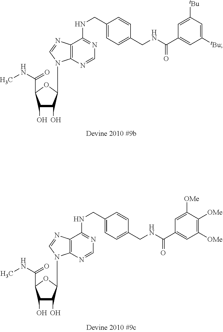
C1(O)C(O)C(N2C3=C(C(NCC4=CC=C(CNC(=O)C5=CC([tBu])=CC([tBu])=C5)C=C4)=NC=N3)N=C2)OC1C(NC)=O.C1(O)C(O)C(N2C3=C(C(NCC4=CC=C(CNC(=O)C5=CC([OMe])=C([OMe])C([OMe])=C5)C=C4)=NC=N3)N=C2)OC1C(NC)=O
